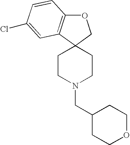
O1C2=C(C3(C1)CCN(CC1CCOCC1)CC3)C=C(Cl)C=C2
